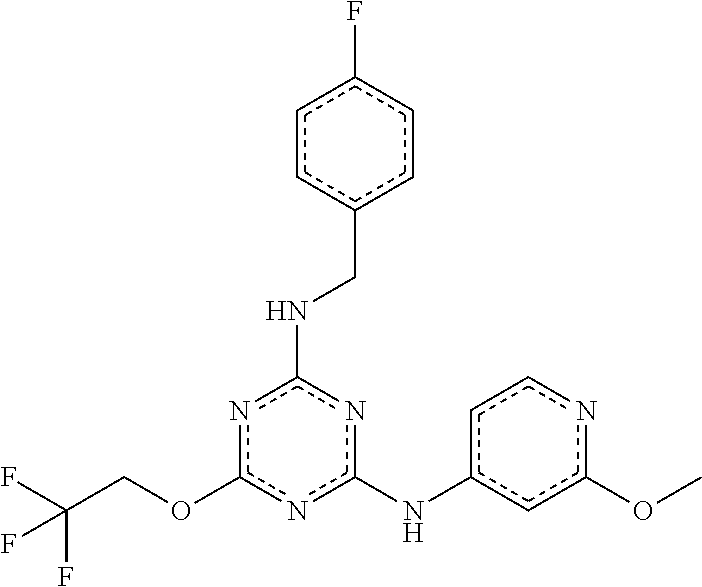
O(c1nc(NCc2ccc(F)cc2)nc(Nc2ccnc(OC)c2)n1)CC(F)(F)F
